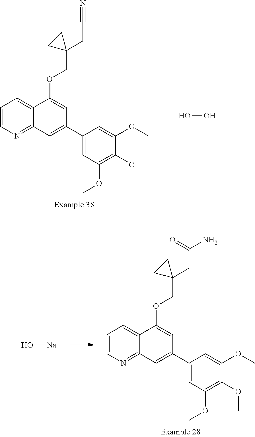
C1=CN=C2C(=C1)C(OCC1(CC#N)CC1)=CC(C1=CC(OC)=C(OC)C(OC)=C1)=C2.OO.C1=CN=C2C(=C1)C(OCC1(CC(=O)N)CC1)=CC(C1=CC(OC)=C(OC)C(OC)=C1)=C2.O[Na]
